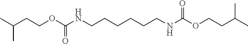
C(C(C)C)COC(NCCCCCCNC(=O)OCCC(C)C)=O
